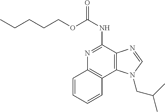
C(CCCOC(NC1=NC2=C(C3=C1N=CN3CC(C)C)C=CC=C2)=O)C
